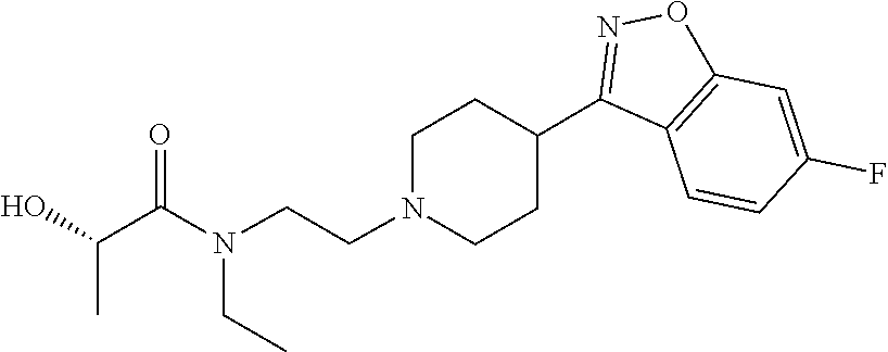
C1CN(CCN(C(=O)C(O)C)CC)CCC1C1=NOC2=C1C=CC(F)=C2
